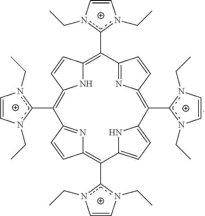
c1(C2=C3NC(=C(c4n(CC)C=Cn4CC)C4=NC(=C(c5n(CC)C=Cn5CC)C5=CC=C(C(c6n(CC)C=Cn6CC)=C6N=C2C=C6)N5)C=C4)C=C3)n(CC)C=Cn1CC
